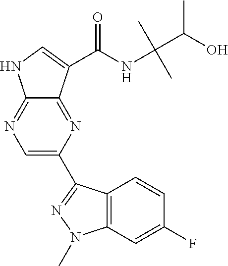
C1=C(C2=NN(C)C3=C2C=CC(F)=C3)N=C2C(=N1)NC=C2C(NC(C)(C)C(O)C)=O
